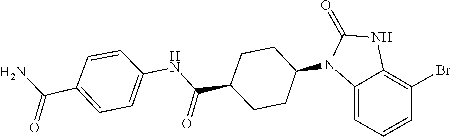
C1(=O)NC2=C(Br)C=CC=C2N1C1CCC(C(NC2=CC=C(C(N)=O)C=C2)=O)CC1
